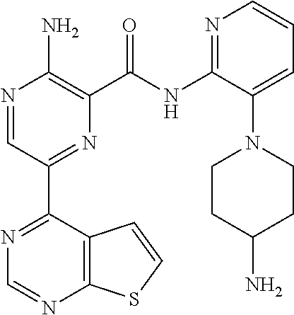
N1=CC(C2=NC=NC3=C2C=CS3)=NC(C(NC2=NC=CC=C2N2CCC(N)CC2)=O)=C1N
